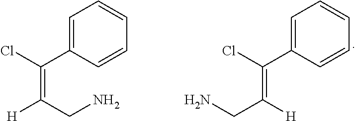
C1=C(C(Cl)=C([H])CN)C=CC=C1.C1=C(C(Cl)=C(CN)[H])C=CC=C1
